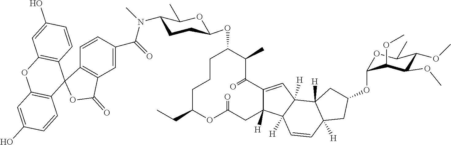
C1C(CC)OC(=O)CC2([H])C(=CC3([H])C2([H])C=CC2([H])C3([H])CC(OC3OC(C)C(OC)C(OC)C3OC)C2)C(=O)C(C)C(OC2CCC(N(C)C(=O)C3=CC4=C(C=C3)C3(OC4=O)C4=C(OC5=C3C=CC(O)=C5)C=C(O)C=C4)C(C)O2)CC1
